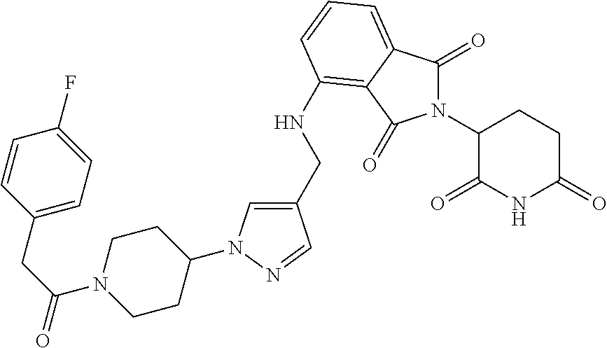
C1(CNC2=C3C(=CC=C2)C(=O)N(C2C(=O)NC(=O)CC2)C3=O)=CN(C2CCN(C(CC3=CC=C(F)C=C3)=O)CC2)N=C1
